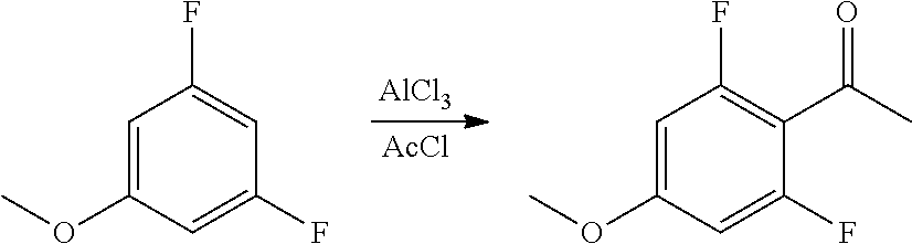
[AlCl3].[AcCl].C1=C(OC)C=C(F)C=C1F.C1=C(OC)C=C(F)C(C(C)=O)=C1F
